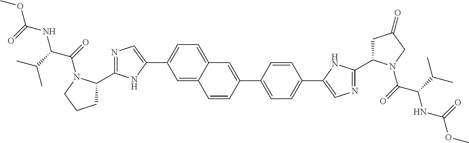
C1=C2C(=CC=C1C1=CN=C(C3CCCN3C(=O)C(C(C)C)NC(OC)=O)N1)C=C(C1=CC=C(C3=CN=C(C4CC(=O)CN4C(=O)C(C(C)C)NC(OC)=O)N3)C=C1)C=C2
